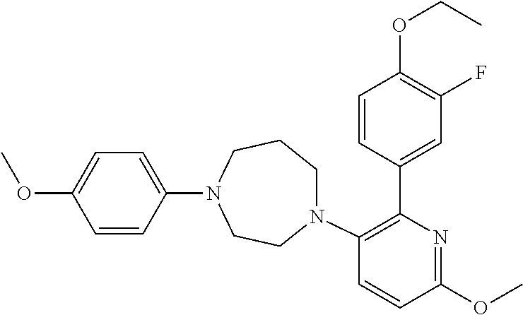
C1=CC(N2CCCN(C3=C(C4=CC(F)=C(OCC)C=C4)N=C(OC)C=C3)CC2)=CC=C1OC
